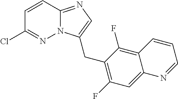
C1=CC2=NC=C(CC3=C(F)C=C4C(=C3F)C=CC=N4)N2N=C1Cl
